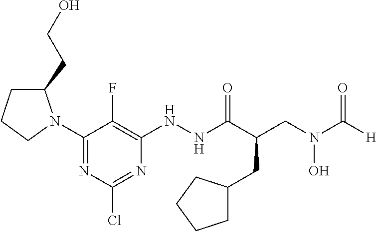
C1(N2C(CCO)CCC2)=NC(Cl)=NC(NNC(C(CC2CCCC2)CN(O)C(=O)[H])=O)=C1F
